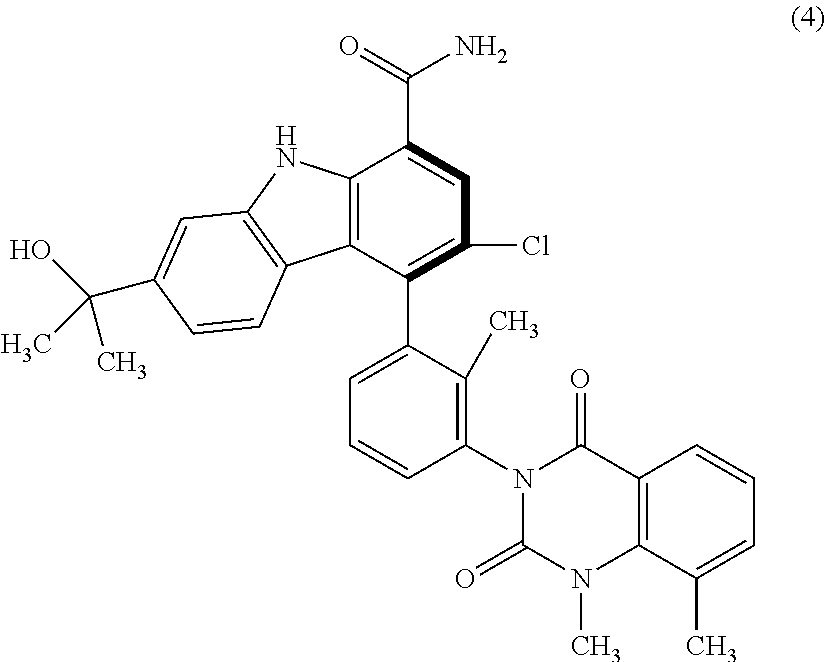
C12=C(C(C3=CC=CC(N4C(=O)N(C)C5=C(C4=O)C=CC=C5C)=C3C)=C(Cl)C=C1C(=O)N)C1=C(N2)C=C(C(O)(C)C)C=C1
